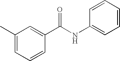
C1(C)=CC=CC(C(NC2=CC=CC=C2)=O)=C1
